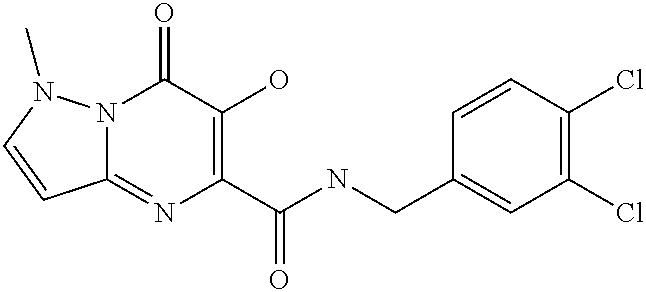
N12C(=NC(C(NCC3=CC(Cl)=C(Cl)C=C3)=O)=C(O)C1=O)C=CN2C
